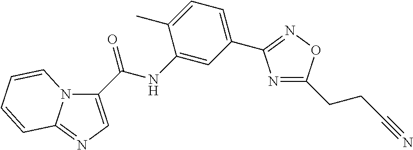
C1(C(=O)NC2=CC(C3=NOC(CCC#N)=N3)=CC=C2C)=CN=C2N1C=CC=C2
